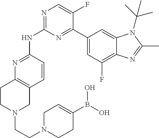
N1=C(NC2=NC=C(F)C(C3=CC(F)=C4C(=C3)N(C(C)(C)C)C(C)=N4)=N2)C=CC2=C1CCN(CCN1CCC(B(O)O)=CC1)C2
